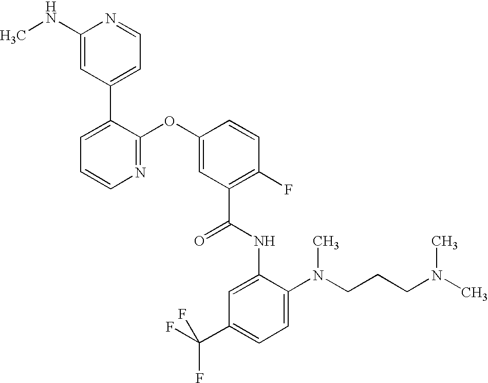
N1=C(OC2=CC(C(NC3=CC(C(F)(F)F)=CC=C3N(CCCN(C)C)C)=O)=C(F)C=C2)C(C2=CC=NC(NC)=C2)=CC=C1
